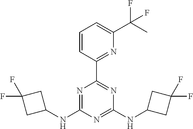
C1(NC2CC(F)(F)C2)=NC(C2=NC(C(C)(F)F)=CC=C2)=NC(NC2CC(F)(F)C2)=N1
